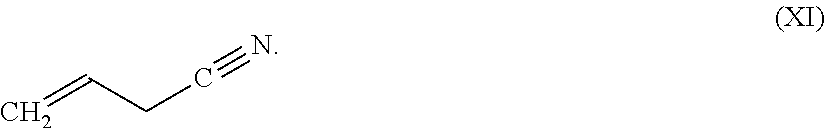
C(CC#N)=C
